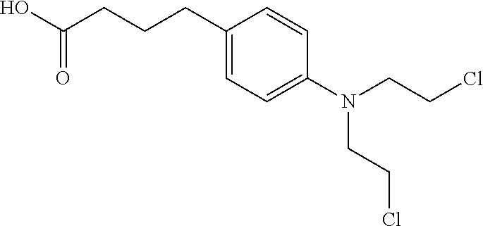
C(=O)(O)CCCC1=CC=C(N(CCCl)CCCl)C=C1
